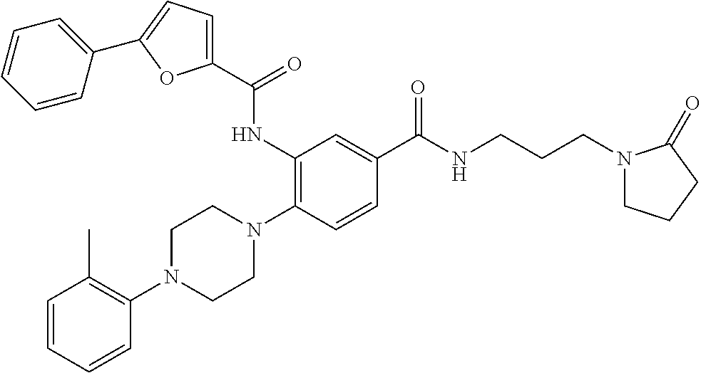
C1=CC=CC(N2CCN(C3=C(NC(C4=CC=C(C5=CC=CC=C5)O4)=O)C=C(C(NCCCN4CCCC4=O)=O)C=C3)CC2)=C1C
